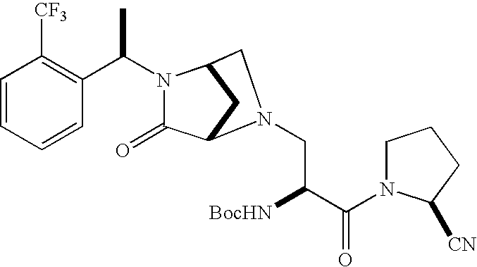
C1=CC=CC(C(N2C(=O)C3CC2CN3CC([BocHN])C(=O)N2CCCC2[CN])C)=C1[CF3]
